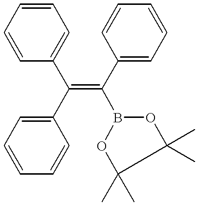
C1=CC=CC(C(C2=CC=CC=C2)=C(B2OC(C)(C)C(C)(C)O2)C2=CC=CC=C2)=C1
